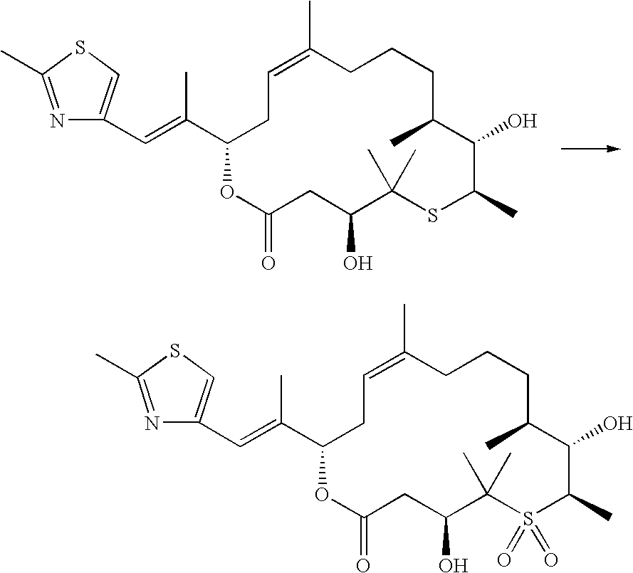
N1=C(C)SC=C1C=C(C1CC=C(C)CCCC(C)C(O)C(C)SC(C)(C)C(O)CC(=O)O1)C.N1=C(C)SC=C1C=C(C1CC=C(C)CCCC(C)C(O)C(C)S(=O)(=O)C(C)(C)C(O)CC(=O)O1)C
